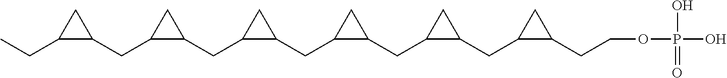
CCC1CC1CC1CC1CC1CC1CC1CC1CC1CC1CC1C(CCOP(O)(O)=O)C1
